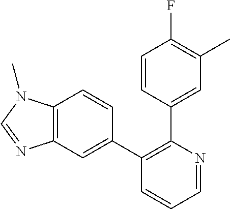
C12=C(C=C(C3=C(C4=CC(C)=C(F)C=C4)N=CC=C3)C=C1)N=CN2C
